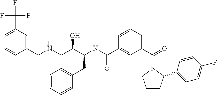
FC(C1=CC=CC(CNCC(C(NC(C2=CC(C(=O)N3CCCC3C3=CC=C(F)C=C3)=CC=C2)=O)CC2=CC=CC=C2)O)=C1)(F)F
